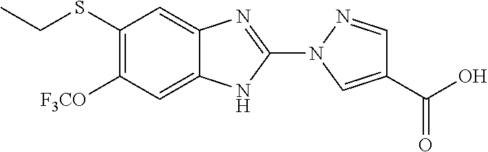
C12=CC([F3CO])=C(SCC)C=C1N=C(N1C=C(C(O)=O)C=N1)N2
